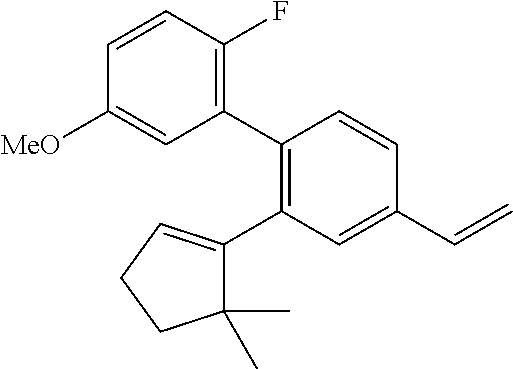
C1(C2=C(C3=CCCC3(C)C)C=C(C=C)C=C2)=C(F)C=CC([MeO])=C1
